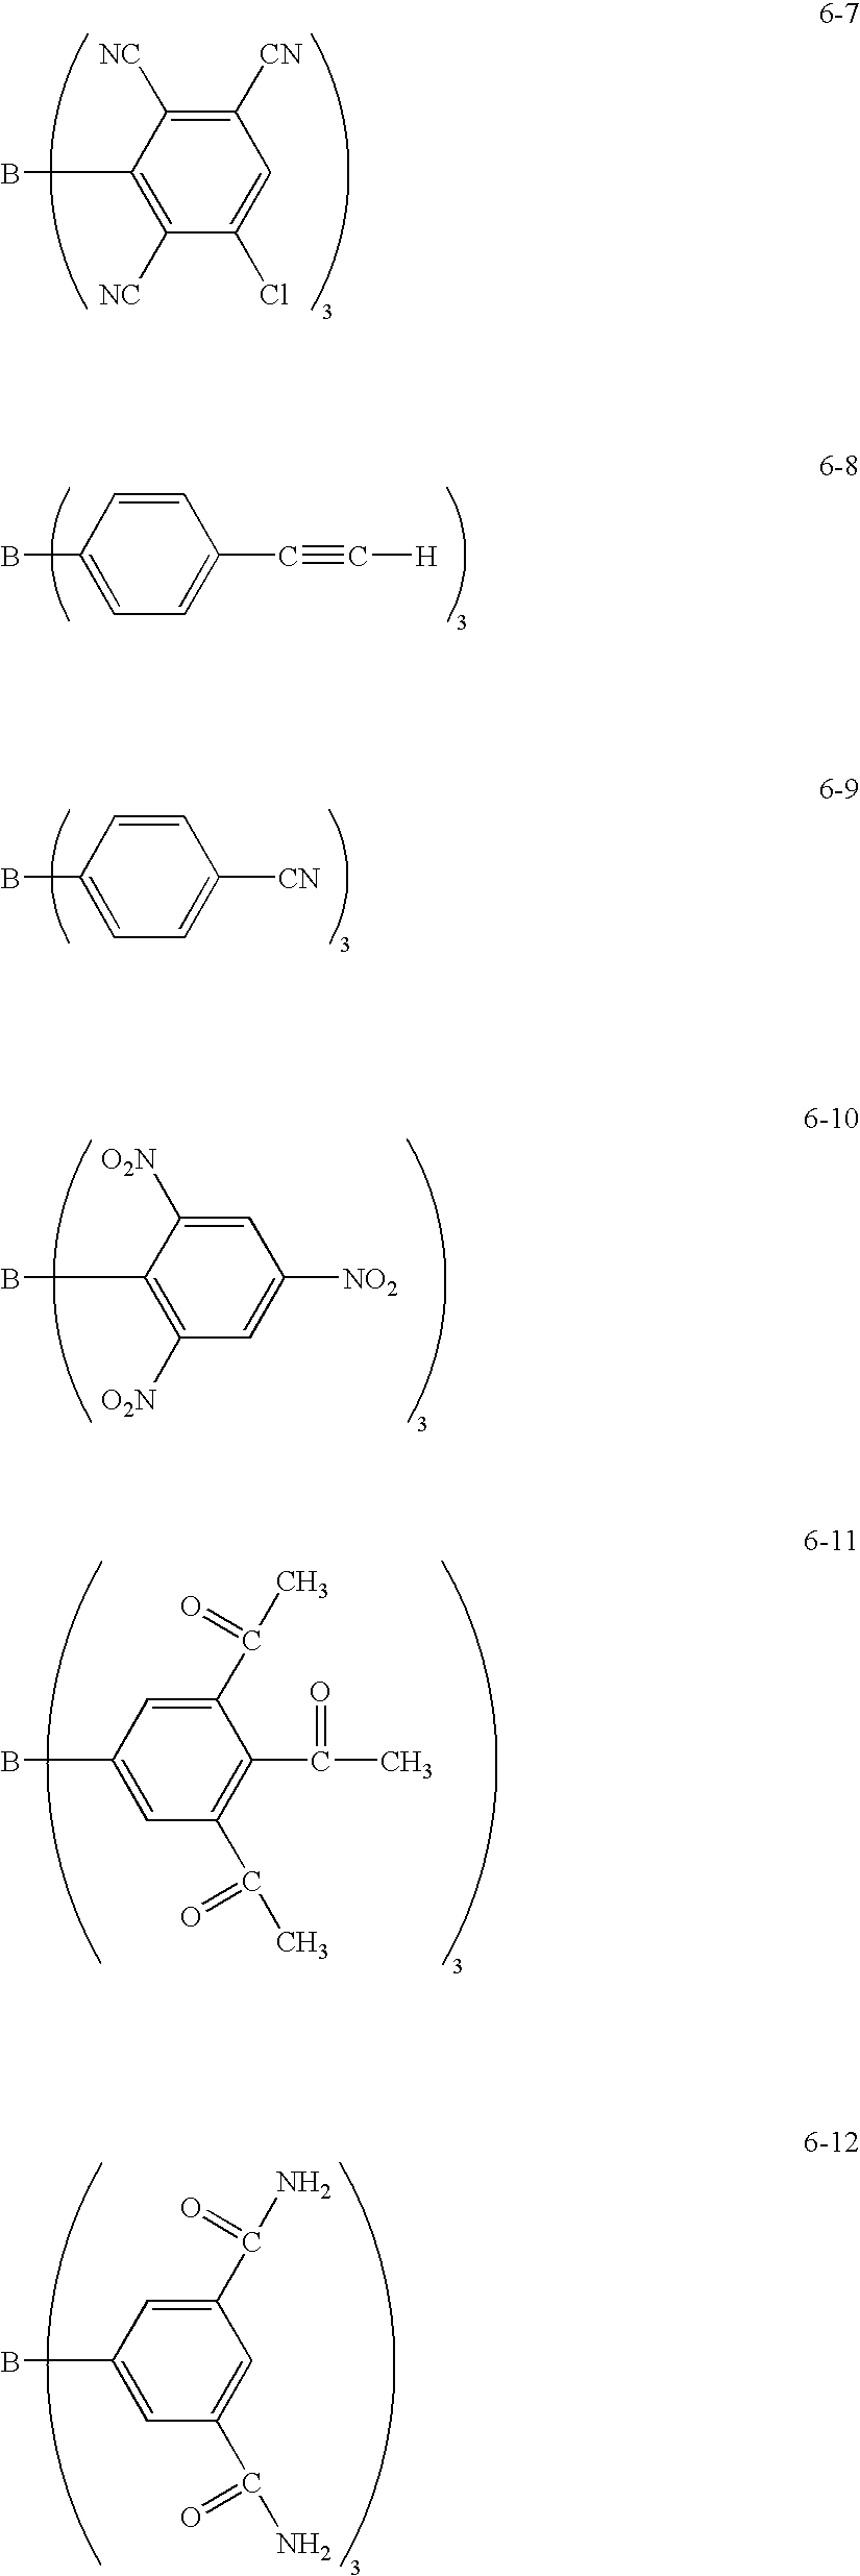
C1([CN])=C([NC])C(B)=C([NC])C(Cl)=C1.C1=CC(B)=CC=C1C#C[H].C1=CC(B)=CC=C1[CN].C1=C([O2N])C(B)=C([O2N])C=C1[NO2].C1(C(C)=O)=CC(B)=CC(C(C)=O)=C1C(C)=O.C1(C(N)=O)=CC(B)=CC(C(N)=O)=C1
